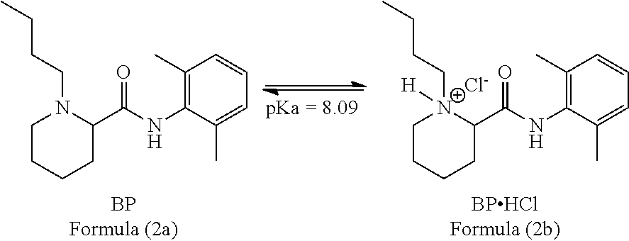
C1CCCC(C(NC2=C(C)C=CC=C2C)=O)[N+]1(CCCC)[H].[Cl-].C1CCCC(C(NC2=C(C)C=CC=C2C)=O)N1CCCC
